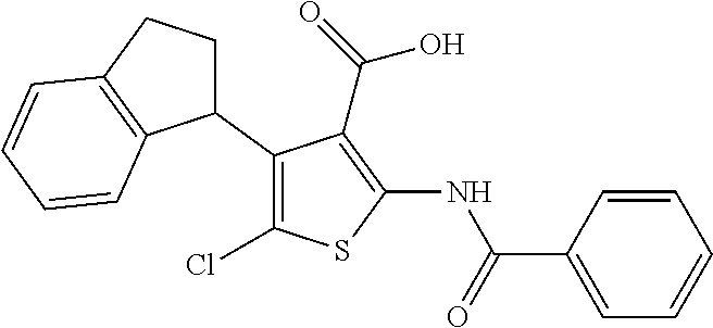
C1(C2CCC3=C2C=CC=C3)=C(Cl)SC(NC(C2=CC=CC=C2)=O)=C1C(=O)O
